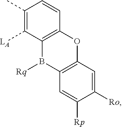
C1([LA])=C(C)C=CC2=C1B([Rq])C1=C(O2)C=C([Ro])C([Rp])=C1
